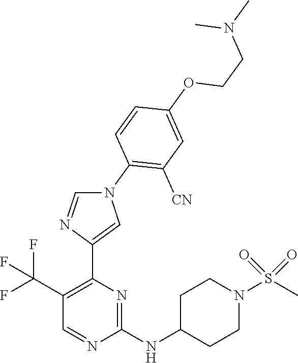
C1(C(F)(F)F)=C(C2=CN(C3=C([CN])C=C(OCCN(C)C)C=C3)C=N2)N=C(NC2CCN(S(C)(=O)=O)CC2)N=C1
